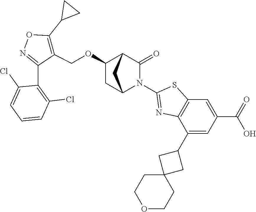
C1(OCC2=C(C3CC3)ON=C2C2=C(Cl)C=CC=C2Cl)CC2N(C3=NC4=C(S3)C=C(C(=O)O)C=C4C3CC4(C3)CCOCC4)C(=O)C1C2
